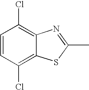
C1=CC(Cl)=C2C(=C1Cl)N=C(C)S2
